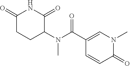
N1(C)C(=O)C=CC(C(N(C2CCC(=O)NC2=O)C)=O)=C1
